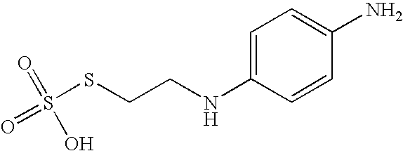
S(SCCNC1=CC=C(N)C=C1)(=O)(=O)O
